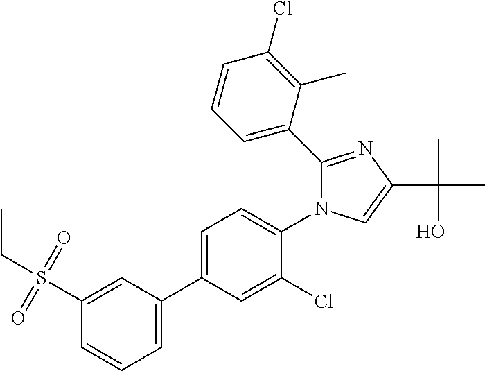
C1(S(=O)(=O)CC)=CC(C2=CC=C(N3C(C4=CC=CC(Cl)=C4C)=NC(C(C)(O)C)=C3)C(Cl)=C2)=CC=C1
